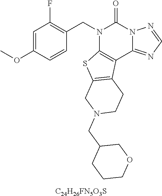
C1=C(OC)C=CC(CN2C3=C(C4=NC=NN4C2=O)C2=C(S3)CN(CC3CCCOC3)CC2)=C1F.[C24H26FN5O3S]
